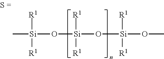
C[Si]([R1])([R1])O[Si]([R1])([R1])O[Si]([R1])([R1])OC
